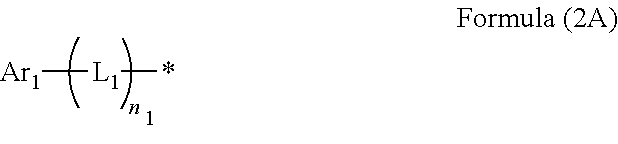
[Ar1][L1]*
